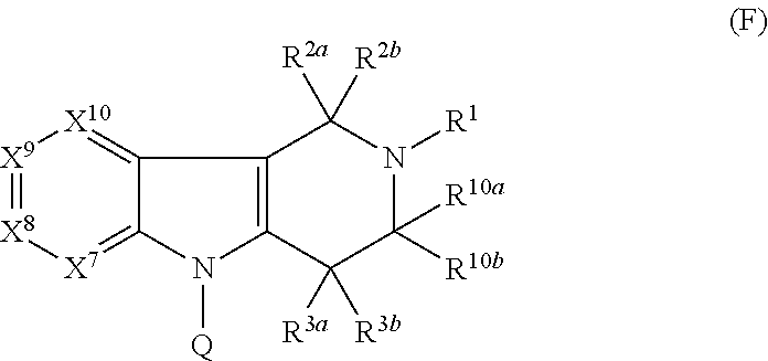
C12=[X10][X9]=[X8][X7]=C1N([Q])C1=C2C([R2a])([R2b])N([R1])C([R10b])([R10a])C1([R3a])[R3b]
